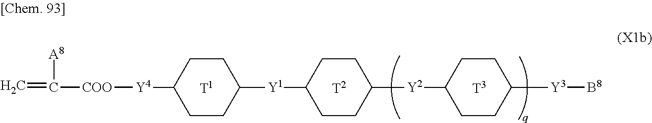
C=C([A8])[COO][Y4]C1CCC([Y1]C2CCC([Y2]C3CCC([Y3][B8])CC3)CC2)CC1
